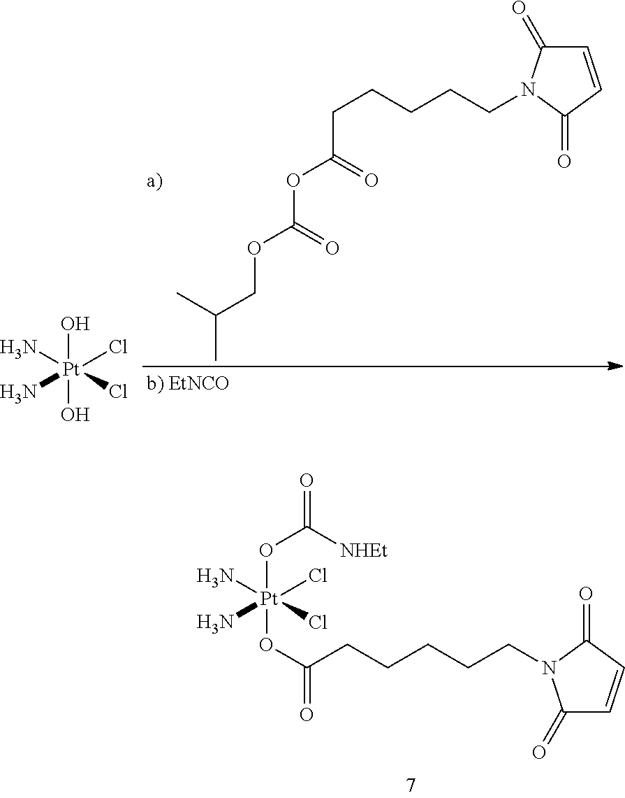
C1=CC(=O)N(CCCCCC(=O)OC(=O)OCC(C)C)C1=O.O[Pt](O)(N)(N)(Cl)Cl.[Pt](OC(=O)[NHEt])(OC(=O)CCCCCN1C(=O)C=CC1=O)(N)(N)(Cl)Cl
